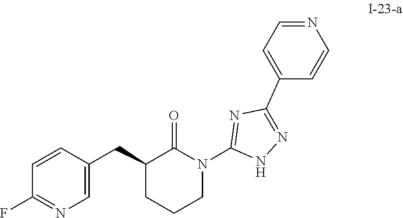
C1(CC2CCCN(C3=NC(C4=CC=NC=C4)=NN3)C2=O)=CN=C(F)C=C1
